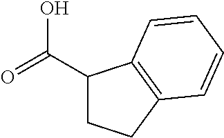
C1(C(=O)O)CCC2=C1C=CC=C2
